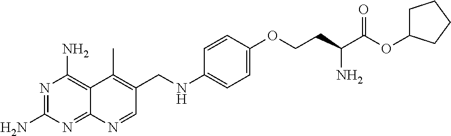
N1=C(N)N=C2C(=C1N)C(C)=C(CNC1=CC=C(OCCC(N)C(=O)OC3CCCC3)C=C1)C=N2
